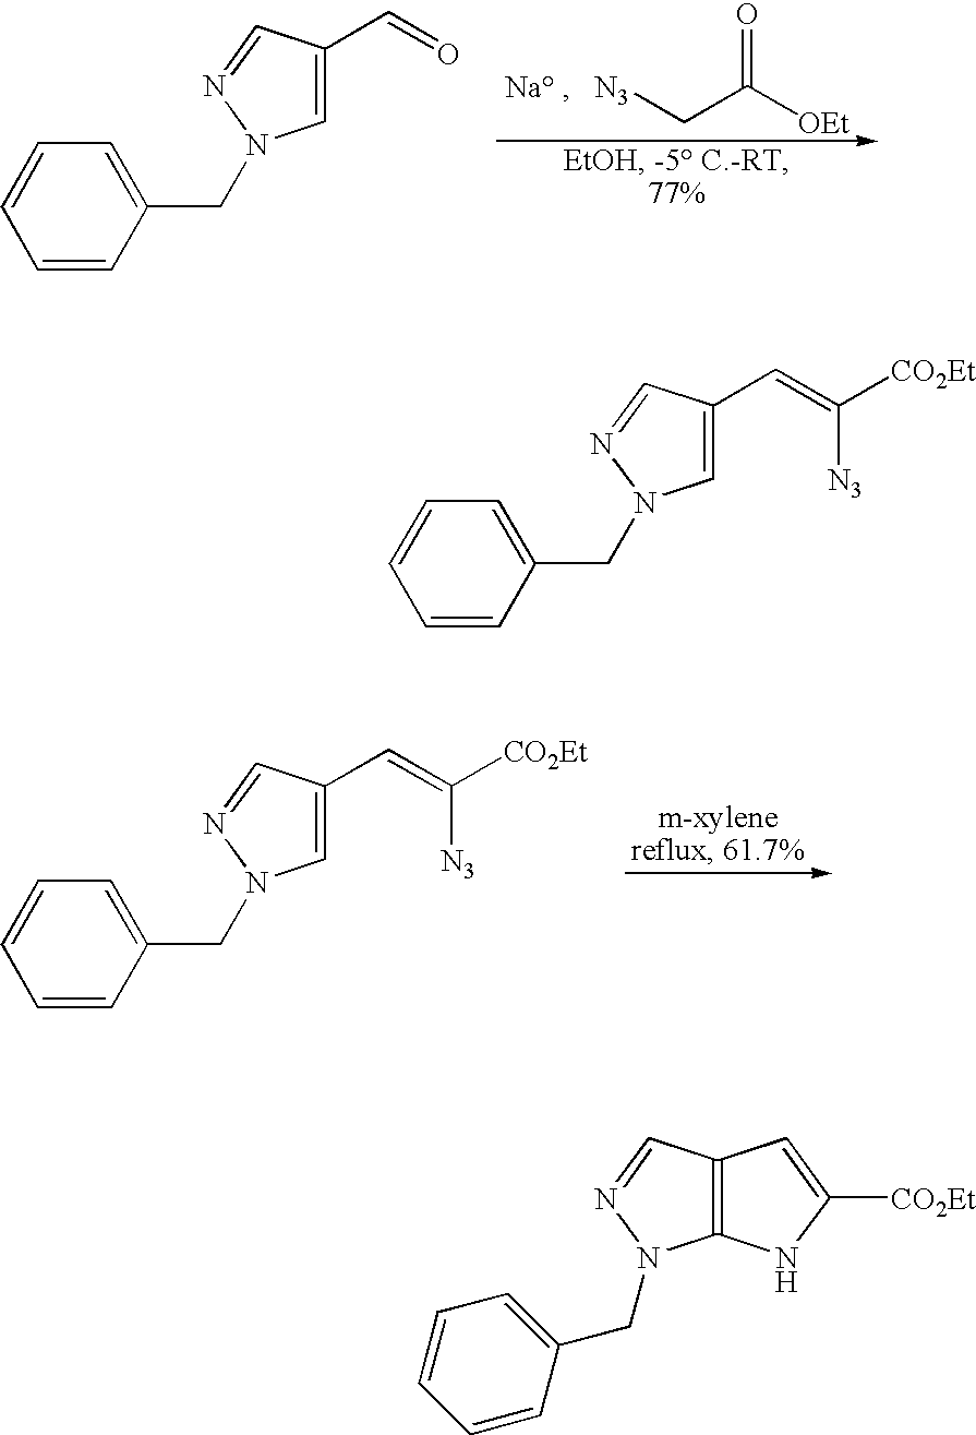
[N3]CC([OEt])=O.[Na ].C1=C(C=O)C=NN1CC1=CC=CC=C1.C1=C(C=C([N3])[CO2Et])C=NN1CC1=CC=CC=C1.C1=C(C=C([N3])[CO2Et])C=NN1CC1=CC=CC=C1.C12=C(C=NN1CC1=CC=CC=C1)C=C([CO2Et])N2
